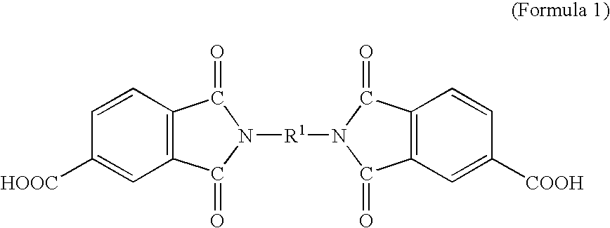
C12=C(C=CC([HOOC])=C1)C(=O)N([R1]N1C(=O)C3=C(C1=O)C=CC([COOH])=C3)C2=O
